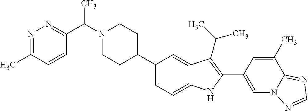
C1(C2CCN(C(C3=NN=C(C)C=C3)C)CC2)=CC=C2C(=C1)C(C(C)C)=C(C1=CN3C(=NC=N3)C(C)=C1)N2
